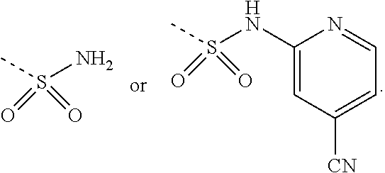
CS(N)(=O)=O.CS(NC1=CC([CN])=CC=N1)(=O)=O
